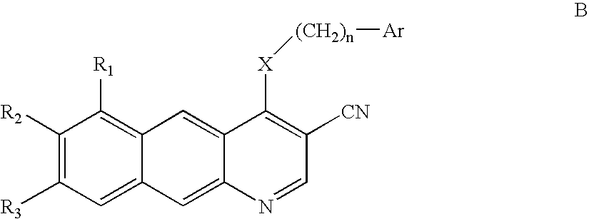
C1([R2])=C([R3])C=C2C(=C1[R1])C=C1C(=C2)N=CC([CN])=C1[X][(CH2)n][Ar]
